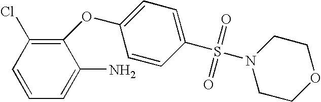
ClC1=C(OC2=CC=C(S(N3CCOCC3)(=O)=O)C=C2)C(N)=CC=C1
